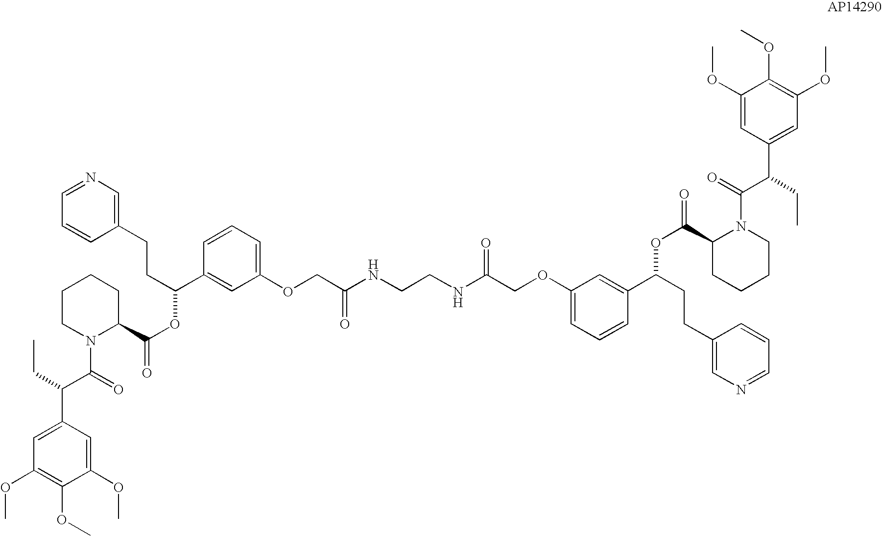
C1=NC=C(CCC(OC(C2CCCCN2C(C(CC)C2=CC(OC)=C(OC)C(OC)=C2)=O)=O)C2=CC(OCC(NCCNC(COC3=CC=CC(C(OC(C4CCCCN4C(=O)C(CC)C4=CC(OC)=C(OC)C(OC)=C4)=O)CCC4=CN=CC=C4)=C3)=O)=O)=CC=C2)C=C1
